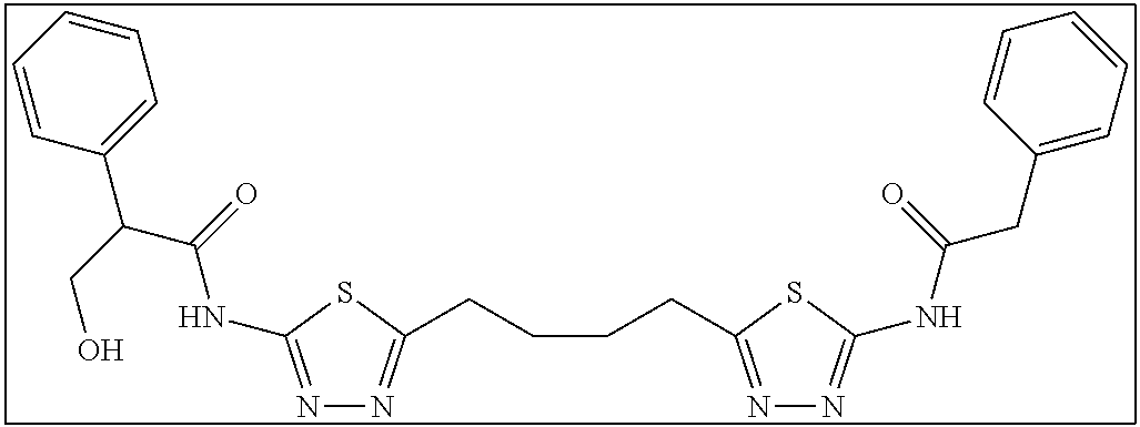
N1=C(NC(C(CO)C2=CC=CC=C2)=O)SC(CCCCC2=NN=C(NC(CC3=CC=CC=C3)=O)S2)=N1
